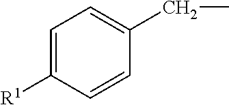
C1=C([R1])C=CC(CC)=C1
